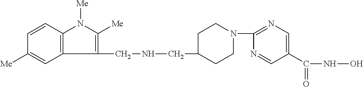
C1CN(C2=NC=C(C(=O)NO)C=N2)CCC1CNCC1=C([Me])N([Me])C2=C1C=C([Me])C=C2
